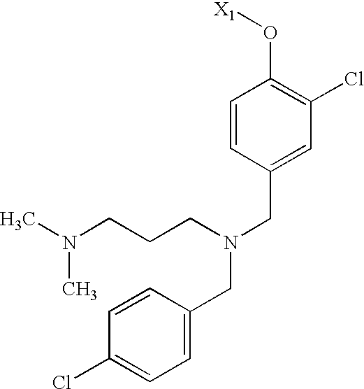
C1=CC(CN(CC2=CC=C(Cl)C=C2)CCCN(C)C)=CC(Cl)=C1O[X1]
